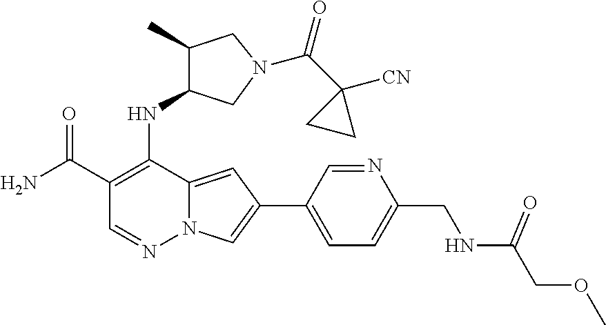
C1(C(N)=O)=C(NC2C(C)CN(C(C3([CN])CC3)=O)C2)C2=CC(C3=CC=C(CNC(=O)COC)N=C3)=CN2N=C1
